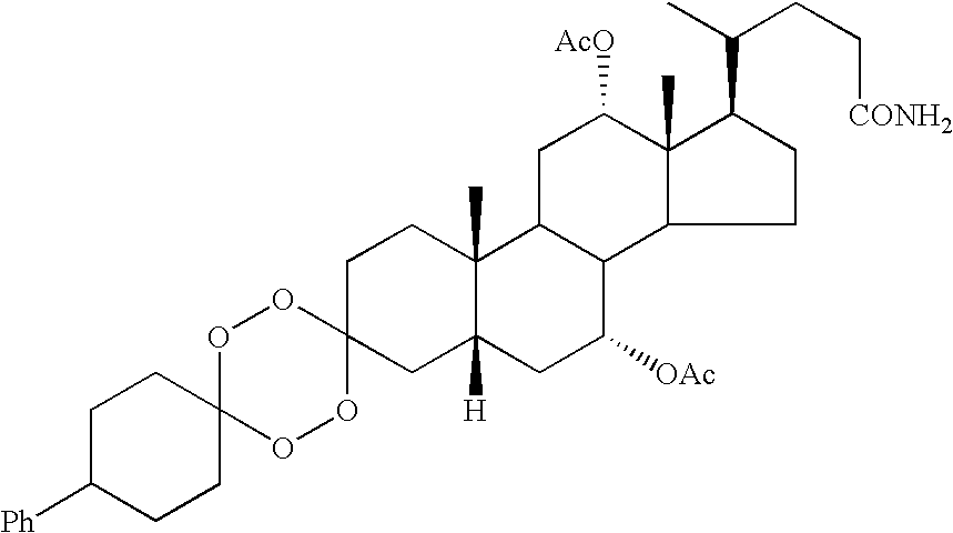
O1C2(OOC3(O1)CC1([H])C(C)(CC3)C3C(C([OAc])C1)C1C(C)(C([AcO])C3)C(C(C)CC[CONH2])CC1)CCC([Ph])CC2
